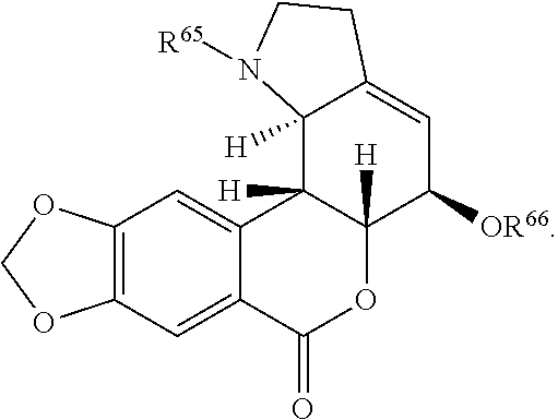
C12=C(C=C3C(=C1)C1([H])C([H])(OC3=O)C([OR66])C=C3C1([H])N([R65])CC3)OCO2
